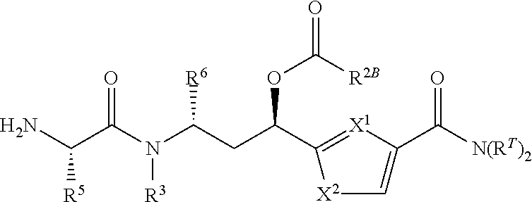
NC(C(N(C(CC(C1=[X1]C(C([N(RT)2])=O)=C[X2]1)OC([R2B])=O)[R6])[R3])=O)[R5]
